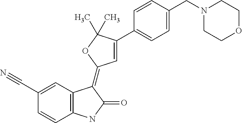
C12=C(C=C(C#N)C=C1)C(=C1C=C(C3=CC=C(CN4CCOCC4)C=C3)C(C)(C)O1)C(=O)N2
